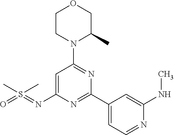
CS(C)(=NC1=CC(N2C(C)COCC2)=NC(C2=CC=NC(NC)=C2)=N1)=O
